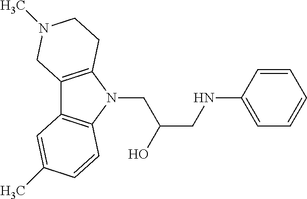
C12=C(N(CC(O)CNC3=CC=CC=C3)C3=C1C=C(C)C=C3)CCN(C)C2
